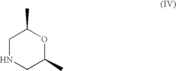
C1NCC(C)OC1C
